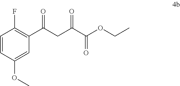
C1=CC(OC)=CC(C(=O)CC(=O)C(OCC)=O)=C1F
